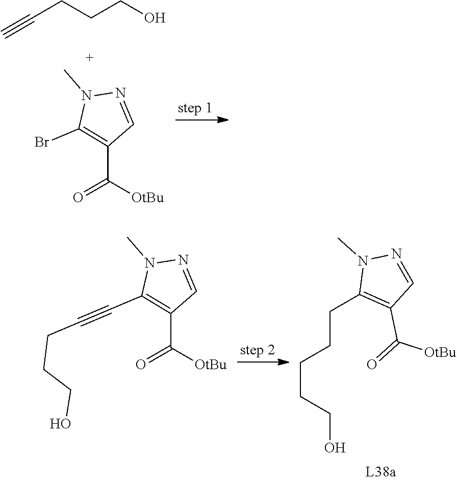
C(CCCO)#C.CN1C(Br)=C(C([OtBu])=O)C=N1.C1(CCCCCO)=C(C(=O)[OtBu])C=NN1C.CN1C(C#CCCCO)=C(C([OtBu])=O)C=N1
